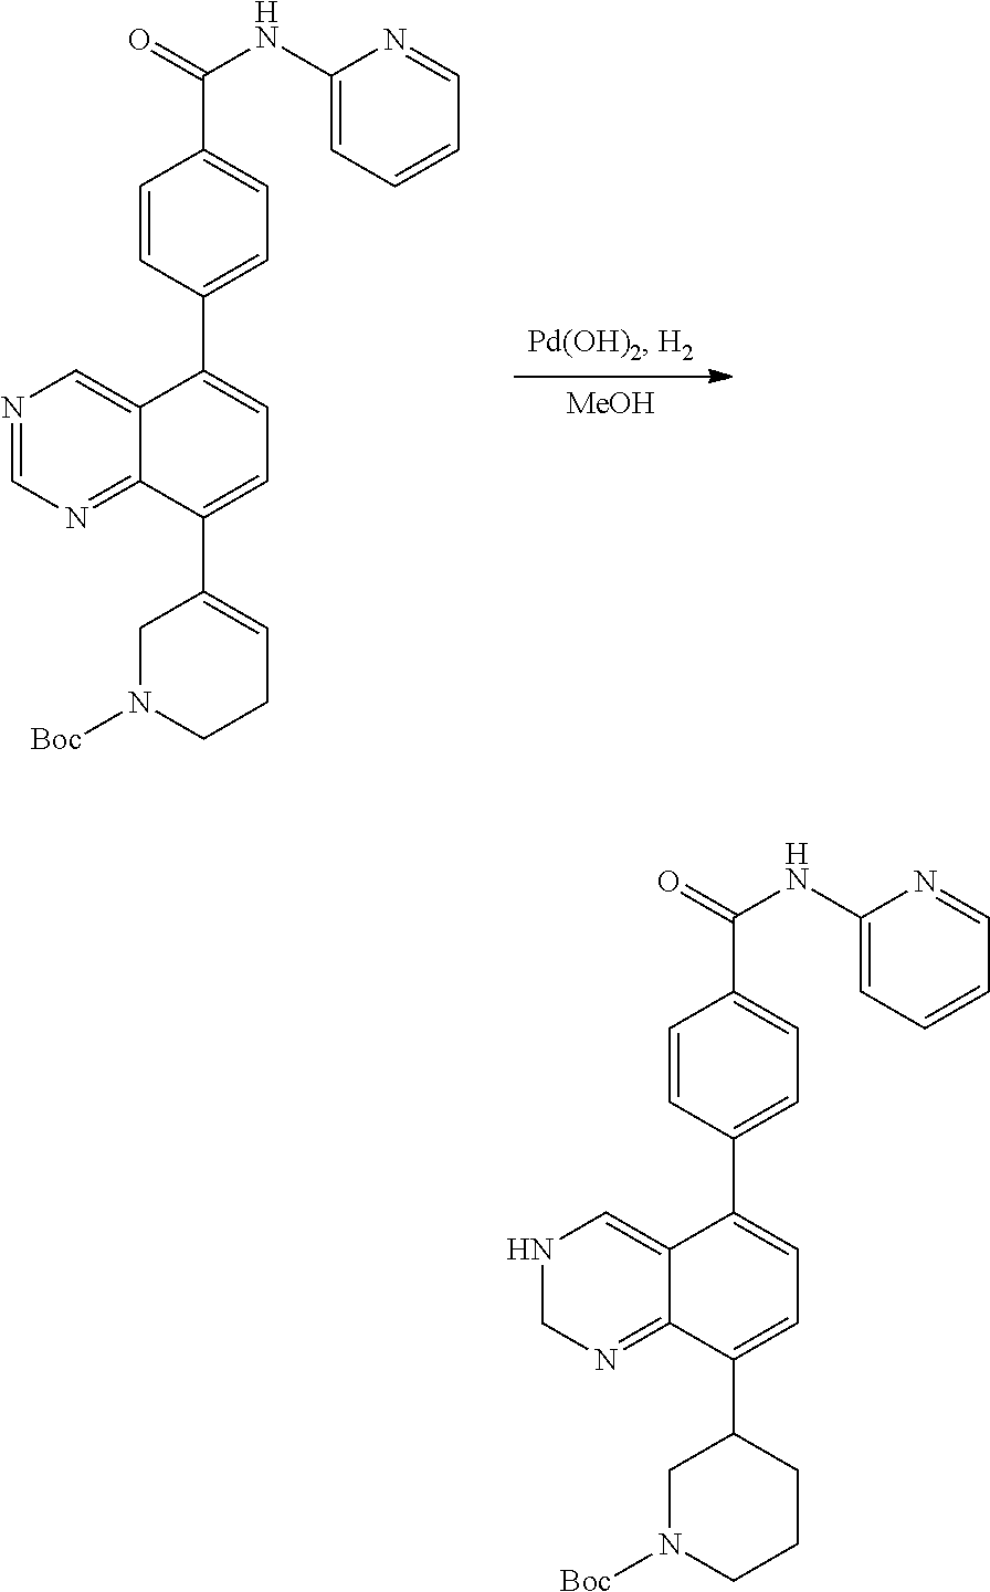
[MeOH].N1=CN=C2C(=C1)C(C1=CC=C(C(=O)NC3=CC=CC=N3)C=C1)=CC=C2C1=CCCN([Boc])C1.N1CN=C2C(=C1)C(C1=CC=C(C(=O)NC3=CC=CC=N3)C=C1)=CC=C2C1CN([Boc])CCC1
